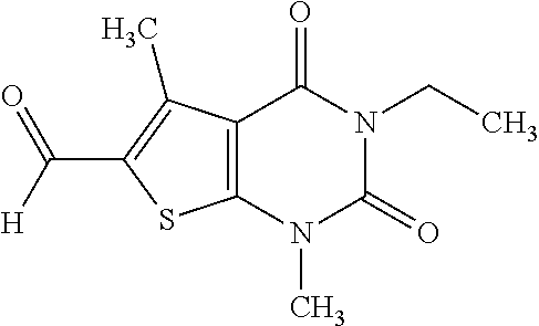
C12=C(N(C)C(=O)N(CC)C1=O)SC(C([H])=O)=C2C
